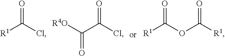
[R1]C(Cl)=O.C(C(Cl)=O)([R4O])=O.O(C([R1])=O)C([R1])=O
